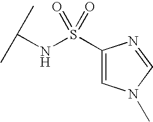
C(NS(C1=CN(C)C=N1)(=O)=O)(C)C
